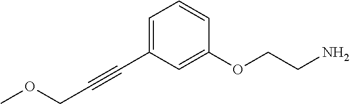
C(C#CC1=CC=CC(OCCN)=C1)OC
